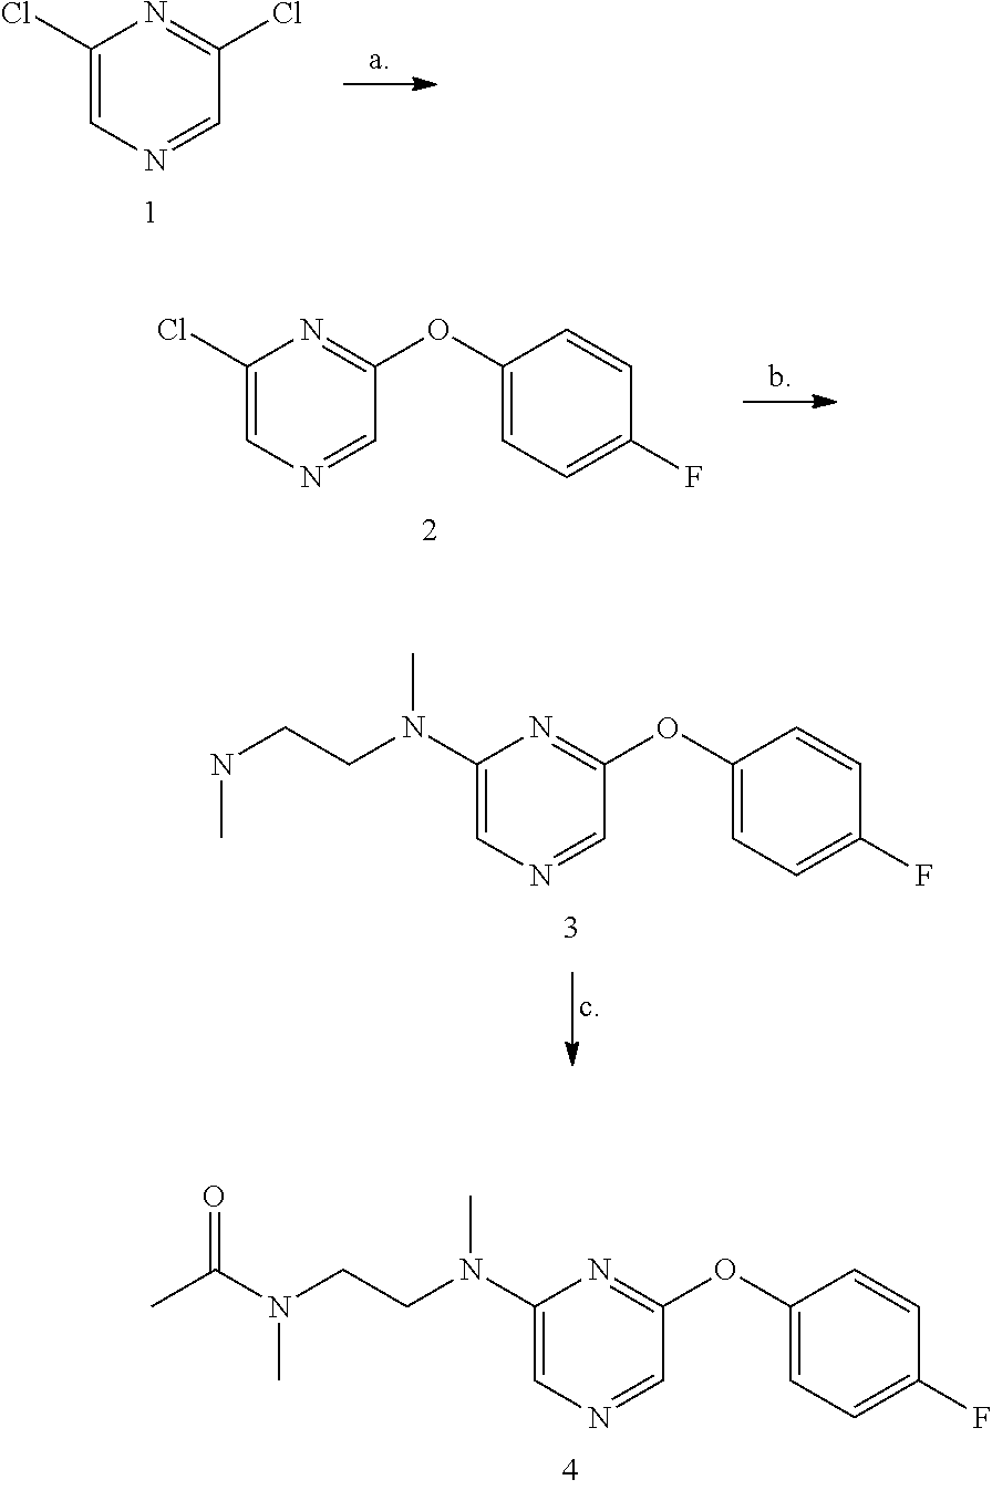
C1(Cl)=CN=CC(Cl)=N1.C1(Cl)=CN=CC(OC2=CC=C(F)C=C2)=N1.C1(N(CCNC)C)=CN=CC(OC2=CC=C(F)C=C2)=N1.C1(N(CCN(C)C(C)=O)C)=CN=CC(OC2=CC=C(F)C=C2)=N1
